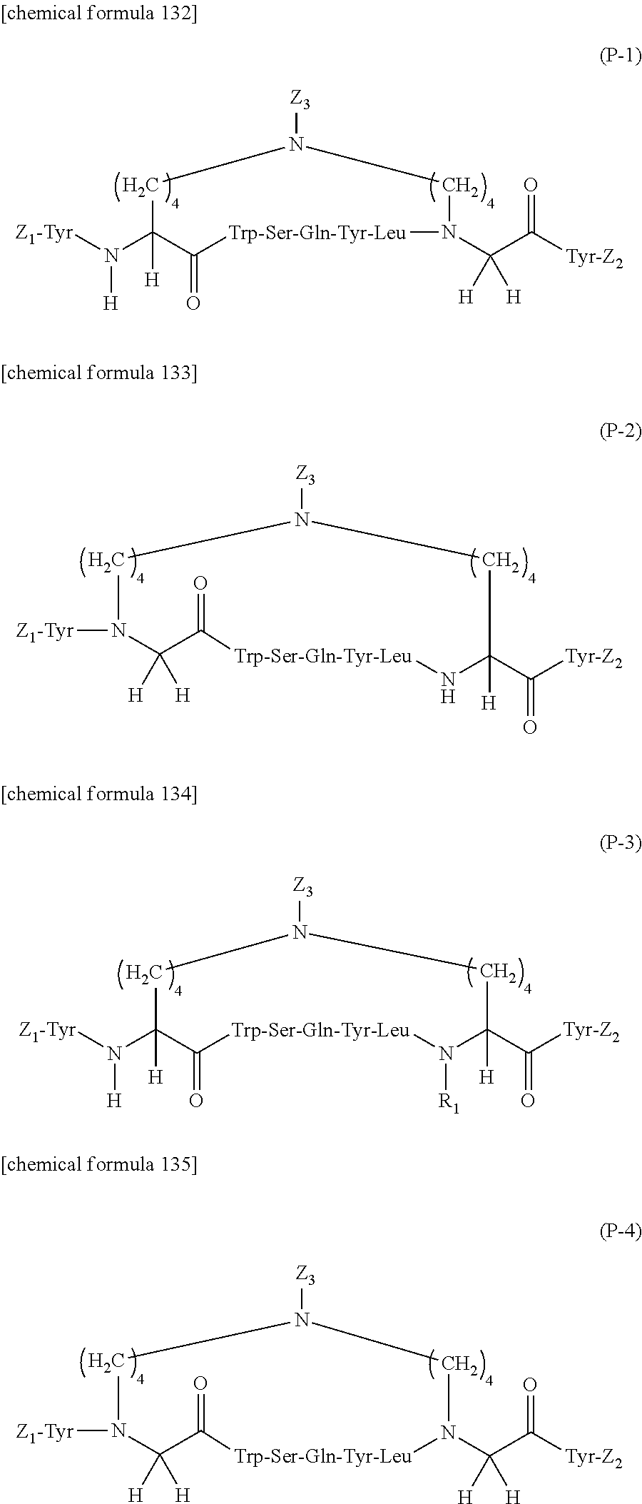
[Z1-Tyr]N(C1([H])C(=O)[Trp-Ser-Gln-Tyr-Leu]N(C(C([Tyr-Z2])=O)([H])[H])CN([Z3])C1)[H].C1N([Z3])CC(C([Tyr-Z2])=O)([H])N[Trp-Ser-Gln-Tyr-Leu]C(=O)C([H])([H])N1[Z1-Tyr].[Z1-Tyr]N(C1([H])C(=O)[Trp-Ser-Gln-Tyr-Leu]N([R1])C(C([Tyr-Z2])=O)([H])CN([Z3])C1)[H].C1N([Z3])CN(C(C([Tyr-Z2])=O)([H])[H])[Trp-Ser-Gln-Tyr-Leu]C(=O)C([H])([H])N1[Z1-Tyr]
